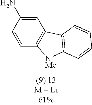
C1=C(N)C=CC2=C1C1=C([NMe]2)C=CC=C1
